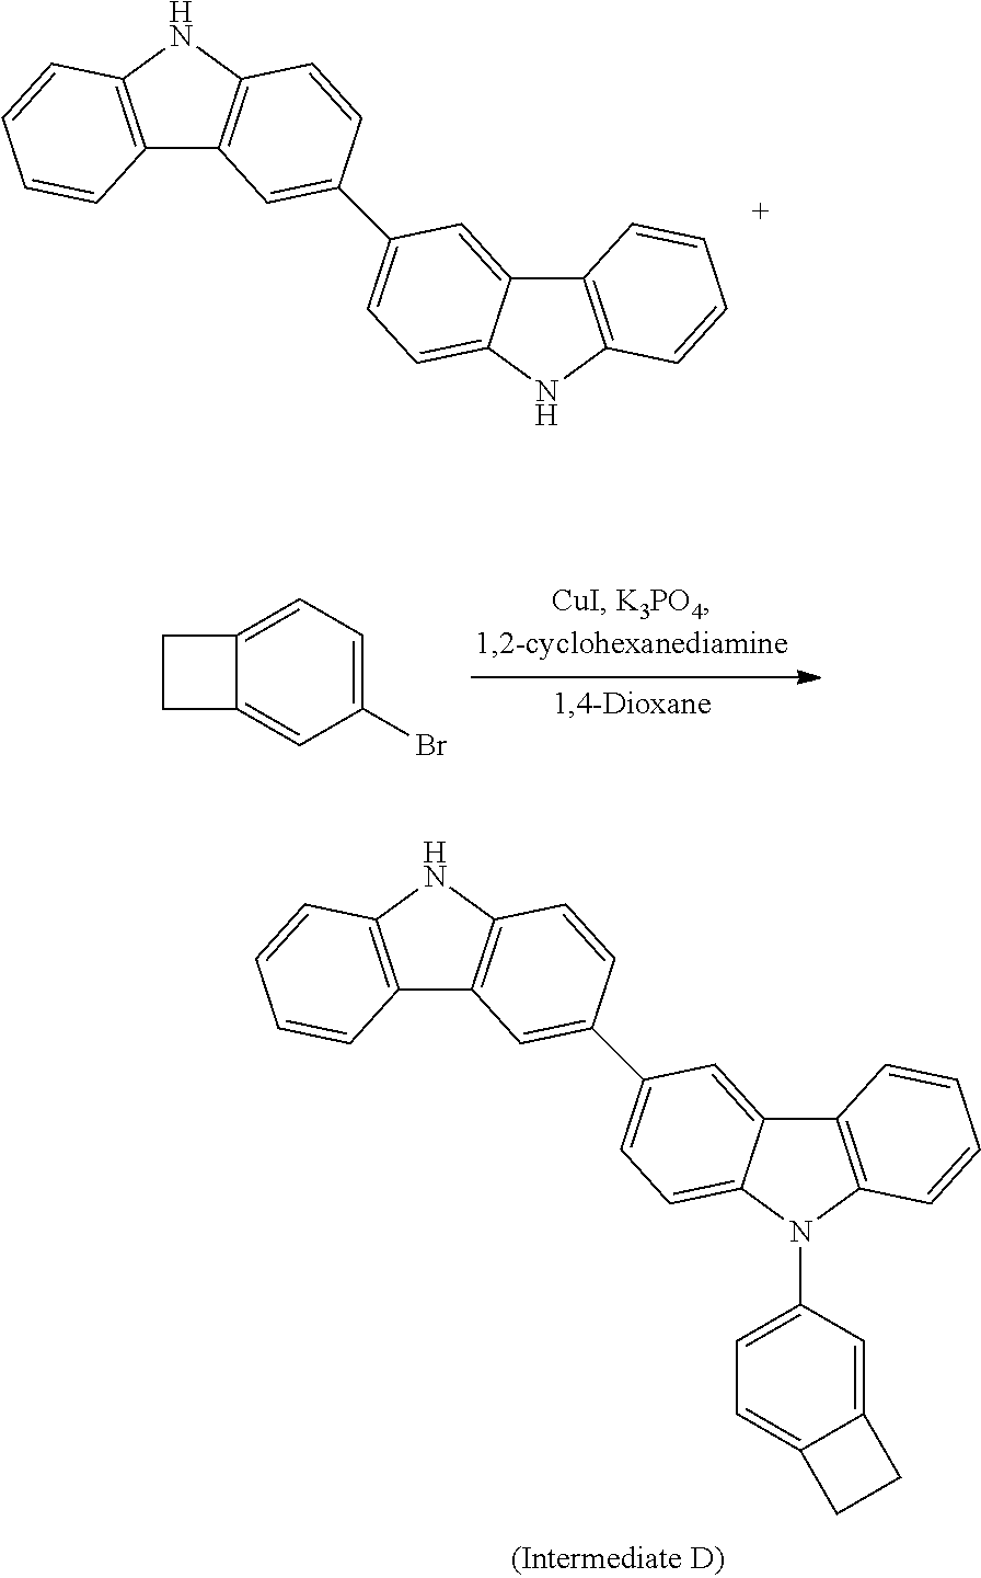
C12=C(NC3=C1C=C(C1=CC=C4C(=C1)C1=C(N4)C=CC=C1)C=C3)C=CC=C2.C1(Br)=CC=C2C(=C1)CC2.C12=C(NC3=C1C=C(C1=CC=C4C(=C1)C1=C(N4C4=CC=C5C(=C4)CC5)C=CC=C1)C=C3)C=CC=C2
